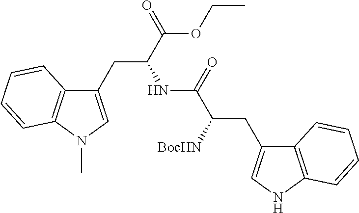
C1(CC(C(=O)OCC)NC(C([BocHN])CC2=CNC3=C2C=CC=C3)=O)=CN(C)C2=C1C=CC=C2
